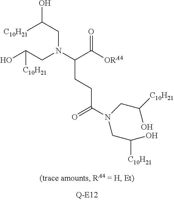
C(N(C(C(=O)[ORA4])CCC(=O)N(CC(O)[C10H21])CC([C10H21])O)CC(O)[C10H21])C([C10H21])O
